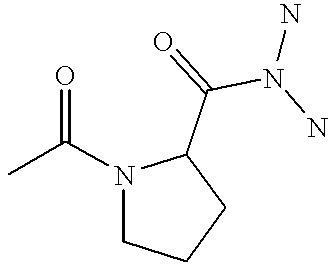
CC(N1CCCC1C(=O)N(N)N)=O
